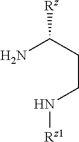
NC(CCN[Rz1])[Rz]
